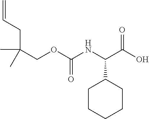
C=CCC(COC(NC(C(O)=O)C1CCCCC1)=O)(C)C
